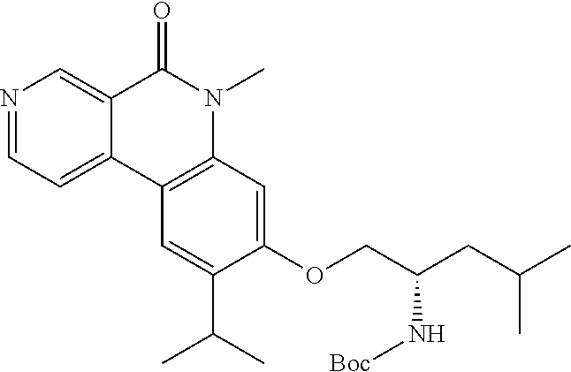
N1=CC=C2C(=C1)C(=O)N(C)C1=C2C=C(C(C)C)C(OCC(CC(C)C)N[Boc])=C1
